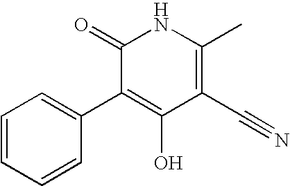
C1=CC=CC(C2=C(O)C(C#N)=C(C)NC2=O)=C1
